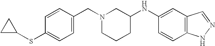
C1=CC(CN2CCCC(NC3=CC4=C(C=C3)NN=C4)C2)=CC=C1SC1CC1
